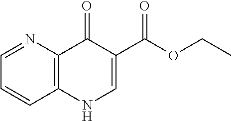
C1(=O)C(C(OCC)=O)=CNC2=C1N=CC=C2
